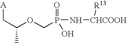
[A]CC(C)OCP(=O)(O)N[CHCOOH][R13]
